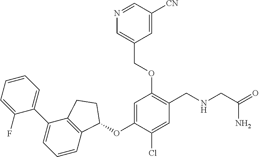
C1(F)=CC=CC=C1C1=CC=CC2=C1CCC2OC1=CC(OCC2=CN=CC([CN])=C2)=C(CNCC(=O)N)C=C1Cl
